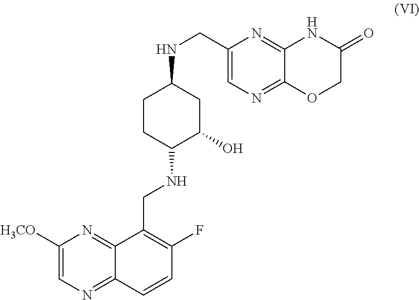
C1(CNC2CCC(NCC3=C(F)C=CC4=NC=C([H3CO])N=C34)C(O)C2)=CN=C2C(=N1)NC(=O)CO2
